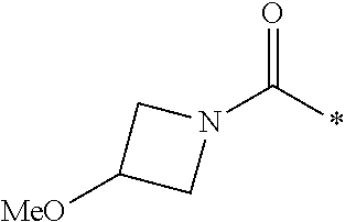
N1(C(*)=O)CC([MeO])C1
